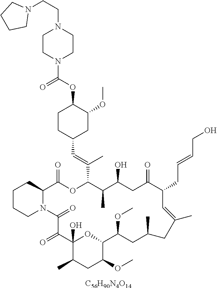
[C56H90N4O14].C1CCN2C(C1)C(=O)OC(C(=CC1CC(OC)C(OC(=O)N3CCN(CCN4CCCC4)CC3)CC1)C)C(C)C(O)CC(=O)C(CC=CCO)C=C(C)CC(C)CC(OC)C1OC(O)(C(=O)C2=O)C(C)CC1OC
